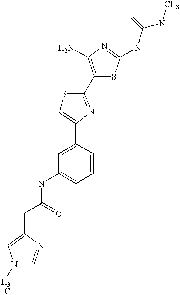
C(C(=O)NC1=CC=CC(C2=CSC(C3=C(N)N=C(NC(NC)=O)S3)=N2)=C1)C1=CN(C)C=N1
